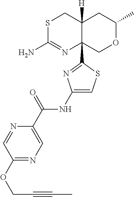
S1C(N)=NC2(C3=NC(NC(C4=CN=C(OCC#CC)C=N4)=O)=CS3)C([H])(C1)CC(C)OC2
